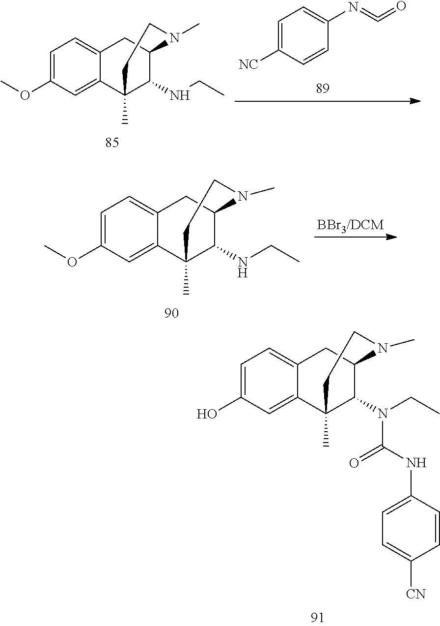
[BBr3/DCM].C1=C(OC)C=C2C(=C1)CC1C(NCC)C2(C)CCN1C.C1=C(O)C=C2C(=C1)CC1C(N(CC)C(NC3=CC=C([CN])C=C3)=O)C2(C)CCN1C.C1=C([NC])C=CC(N=C=O)=C1.C1=C(OC)C=C2C(=C1)CC1C(NCC)C2(C)CCN1C
